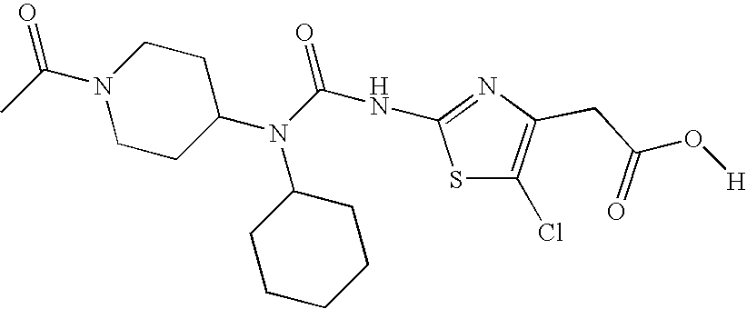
C1CC(N(C(NC2=NC(CC(=O)O[H])=C(Cl)S2)=O)C2CCCCC2)CCN1C(C)=O
